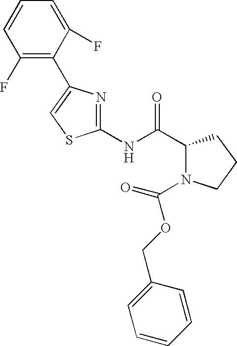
C1(NC(C2N(C(OCC3=CC=CC=C3)=O)CCC2)=O)=NC(C2=C(F)C=CC=C2F)=CS1
